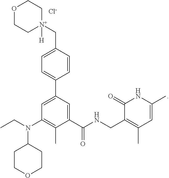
O1CC[N+](CC2=CC=C(C3=CC(N(CC)C4CCOCC4)=C(C)C(C(NCC4=C(C)C=C(C)NC4=O)=O)=C3)C=C2)([H])CC1.[Cl-]
